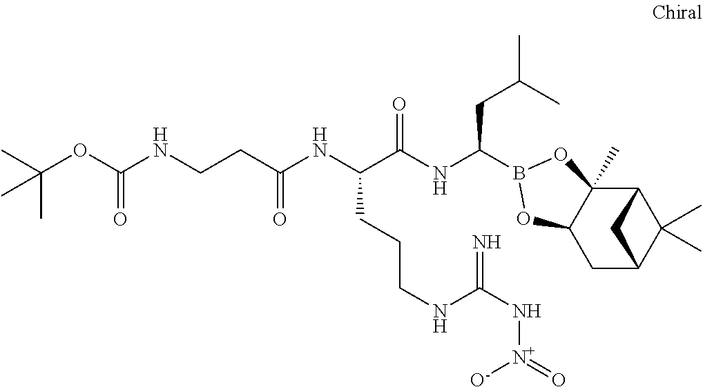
C12C3(C)C(CC(C1(C)C)C2)OB(C(NC(C(NC(=O)CCNC(OC(C)(C)C)=O)CCCNC(N[N+]([O-])=O)=N)=O)CC(C)C)O3
